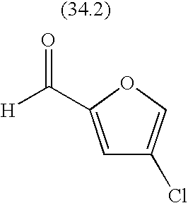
C1=C(C([H])=O)OC=C1Cl
